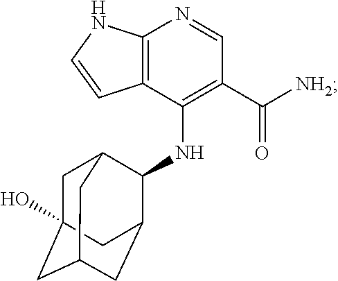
C12=C(C(NC3C4CC5CC(O)(CC3C5)C4)=C(C([NH2])=O)C=N1)C=CN2
